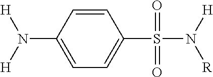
C1=CC(N([H])[H])=CC=C1S(N([R])[H])(=O)=O
